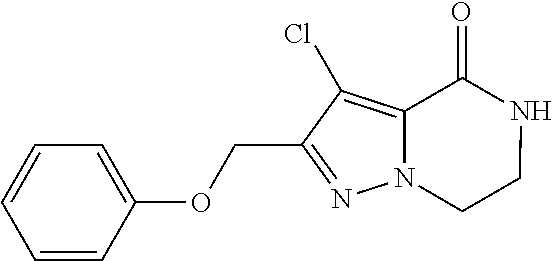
N12C(=C(Cl)C(COC3=CC=CC=C3)=N1)C(=O)NCC2
